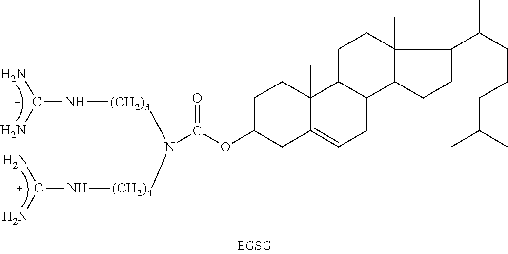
C1C(OC(=O)N([(CH2)3]NC(N)N)[(CH2)4]NC(N)N)CC2=CCC3C(C2(C)C1)CCC1(C)C3CCC1C(CCCC(C)C)C
